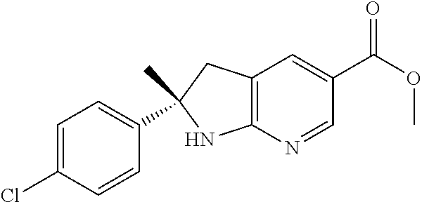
C12=C(N=CC(C(OC)=O)=C1)NC(C1=CC=C(Cl)C=C1)(C)C2
